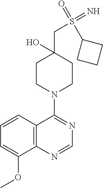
C12=C(N=CN=C1N1CCC(CS(=N)(=O)C3CCC3)(O)CC1)C(OC)=CC=C2
